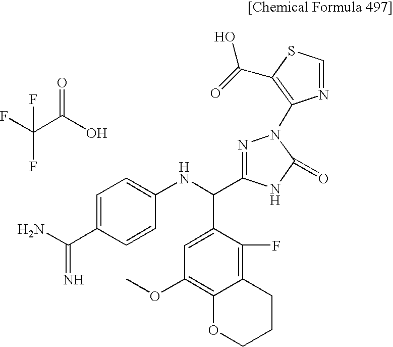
C1=C(C(N)=N)C=CC(NC(C2=CC(OC)=C3C(=C2F)CCCO3)C2=NN(C3=C(C(=O)O)SC=N3)C(=O)N2)=C1.O=C(O)C(F)(F)F
